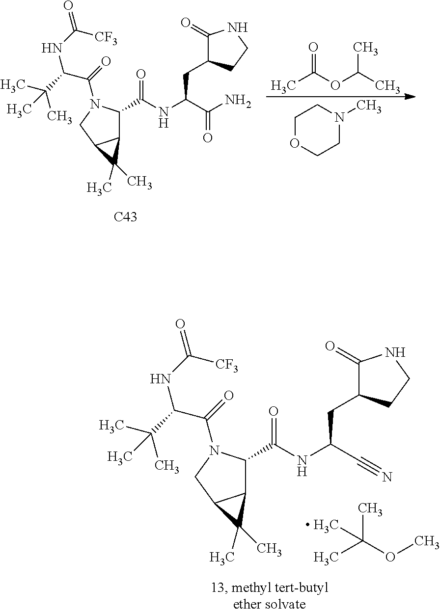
N(C(C(=O)N1C(C(NC(C#N)CC2C(=O)NCC2)=O)C2C(C1)C2(C)C)C(C)(C)C)C([CF3])=O.CC(OC)(C)C.CC(OC(C)C)=O.C1OCCN(C)C1.N(C(C(=O)N1C(C(NC(CC2C(=O)NCC2)C(=O)N)=O)C2C(C1)C2(C)C)C(C)(C)C)C([CF3])=O.[C43]
